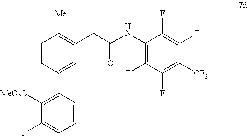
C1=CC(C2=C([MeO2C])C(F)=CC=C2)=CC(CC(NC2=C(F)C(F)=C([CF3])C(F)=C2F)=O)=C1[Me]
